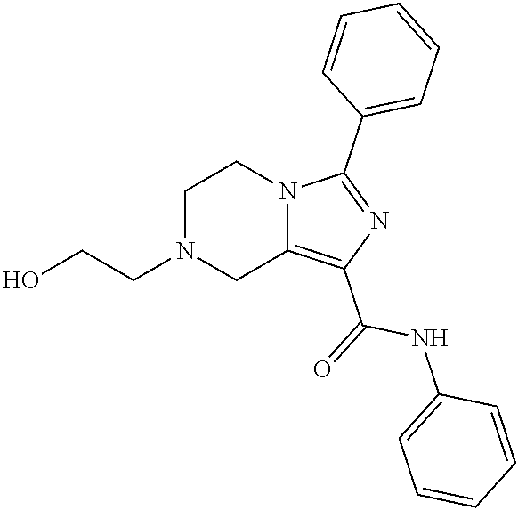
C1N(CCO)CC2=C(C(=O)NC3=CC=CC=C3)N=C(C3=CC=CC=C3)N2C1
